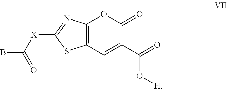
C1([X]C(B)=O)=NC2=C(S1)C=C(C(=O)O[H])C(=O)O2
